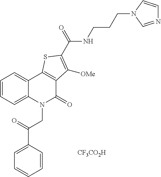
[CF3CO2H].C1=C(C(=O)CN2C(=O)C3=C(C4=CC=CC=C24)SC(C(=O)NCCCN2C=NC=C2)=C3[OMe])C=CC=C1
